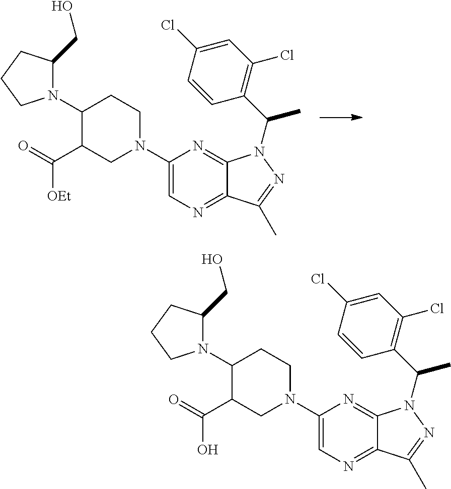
N1(C2C(C(O)=O)CN(C3=CN=C4C(=N3)N(C(C3=C(Cl)C=C(Cl)C=C3)C)N=C4C)CC2)C(CO)CCC1.N1(C2C(C([OEt])=O)CN(C3=CN=C4C(=N3)N(C(C3=C(Cl)C=C(Cl)C=C3)C)N=C4C)CC2)C(CO)CCC1
